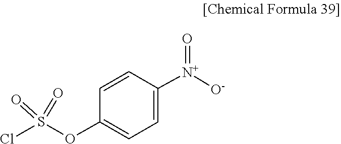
[O-][N+](C1=CC=C(OS(=O)(=O)Cl)C=C1)=O
